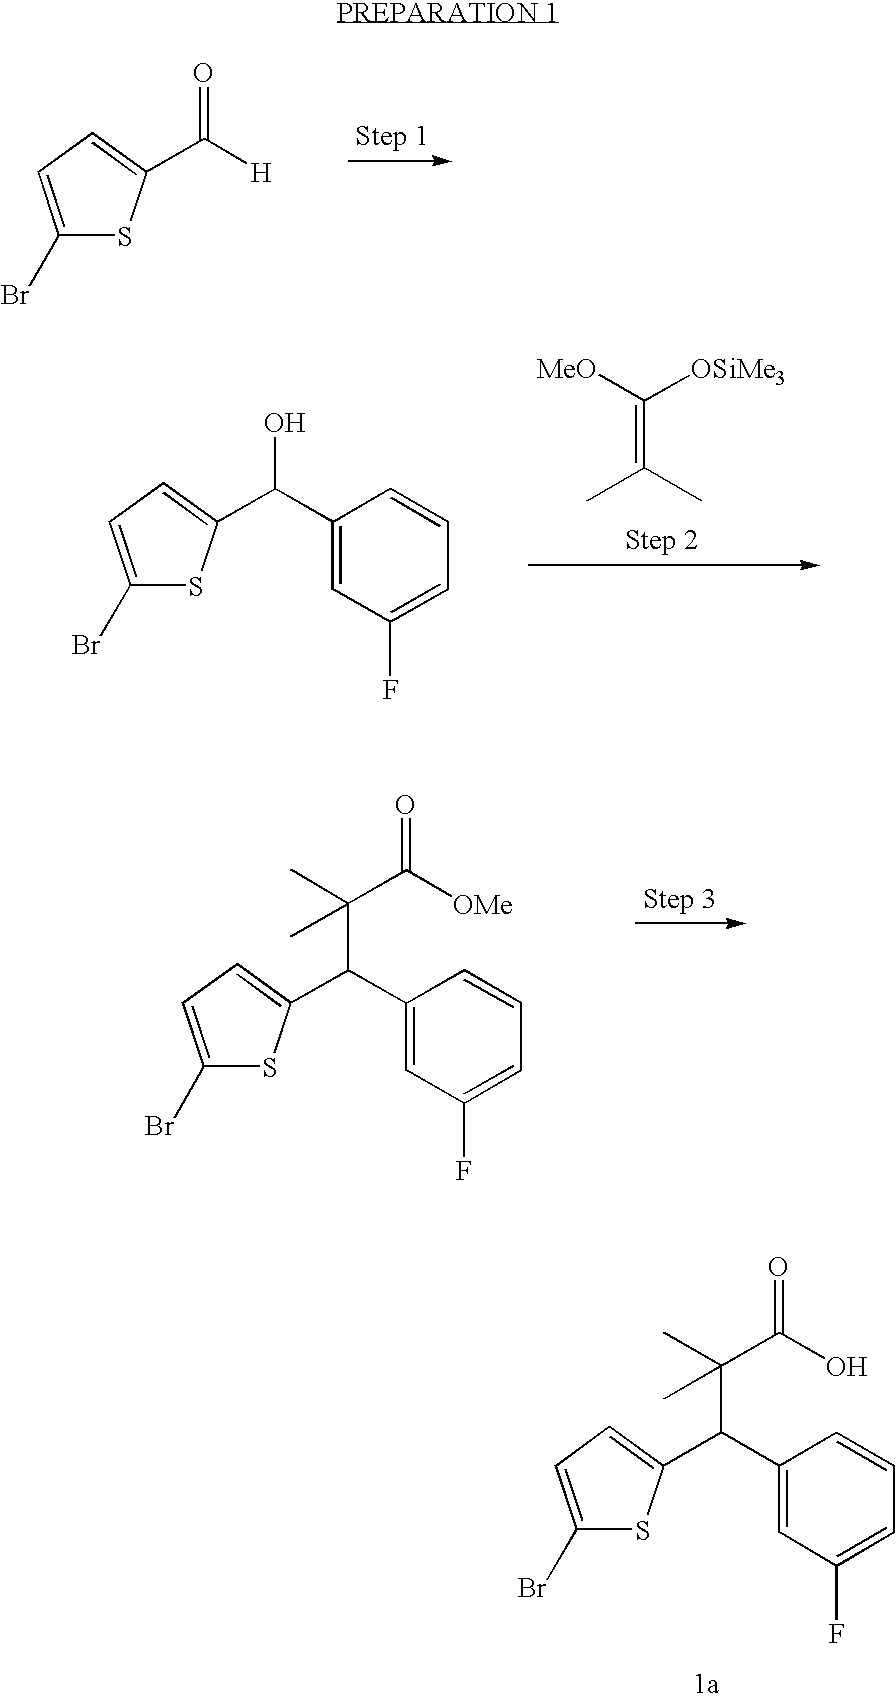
C1(Br)=CC=C(C(C2=CC(F)=CC=C2)C(C)(C)C(O)=O)S1.C(C)(C)=C([MeO])[OSiMe3].C1(Br)=CC=C(C(C2=CC(F)=CC=C2)O)S1.C1(Br)=CC=C(C(C2=CC(F)=CC=C2)C(C)(C)C([OMe])=O)S1.C1(Br)=CC=C(C([H])=O)S1
